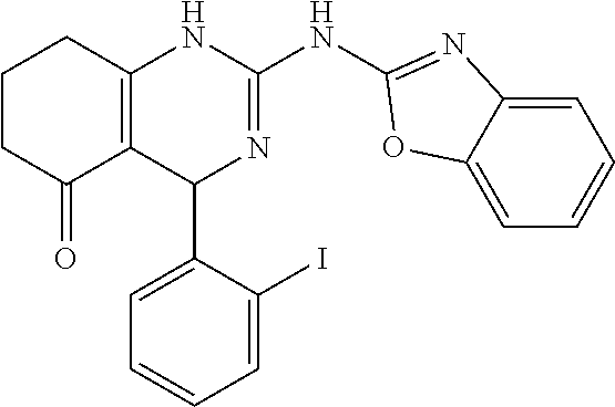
C1CC(=O)C2=C(C1)NC(NC1=NC3=CC=CC=C3O1)=NC2C1=CC=CC=C1I
